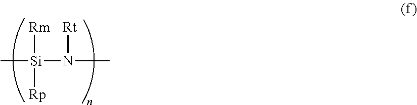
C[Si]([Rm])([Rp])N(C)[Rt]
